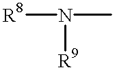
[R8]N(C)[R9]
